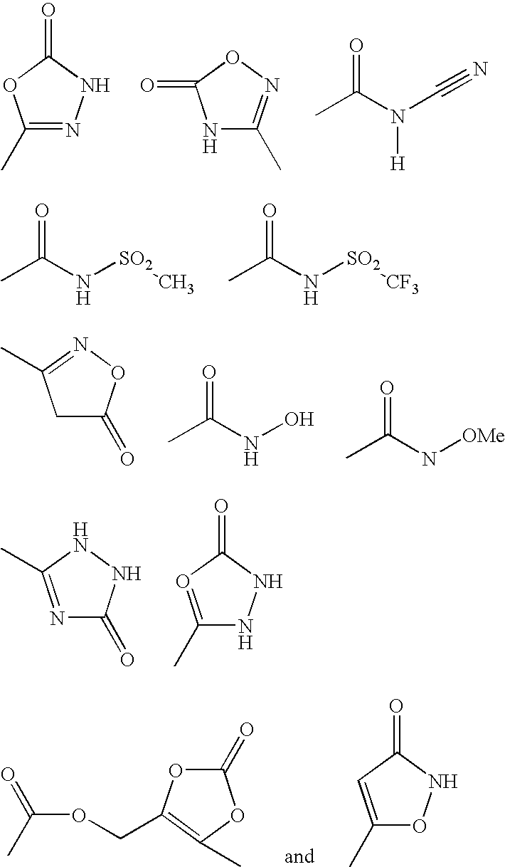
C1(C)=NNC(=O)O1.N1C(C)=NOC1=O.CC(N(C#N)[H])=O.CC(N[SO2]C)=O.CC(N[SO2][CF3])=O.C1C(=O)ON=C1C.CC(NO)=O.CC(N[OMe])=O.N1=C(C)NNC1=O.C1(C)=OC(=O)NN1.O=C(C)OCC1=C(C)OC(=O)O1.C1(C)=CC(=O)NO1
